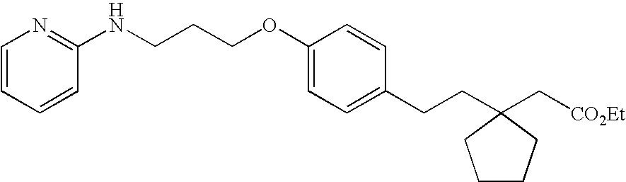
C1=CC=CC(NCCCOC2=CC=C(CCC3(C[CO2Et])CCCC3)C=C2)=N1
